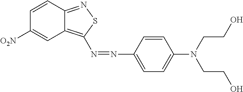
N(=NC1=CC=C(N(CCO)CCO)C=C1)C1=C2C=C([NO2])C=CC2=NS1
